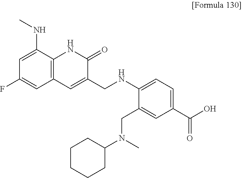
C1=C(NC)C2=C(C=C1F)C=C(CNC1=CC=C(C(O)=O)C=C1CN(C1CCCCC1)C)C(=O)N2
